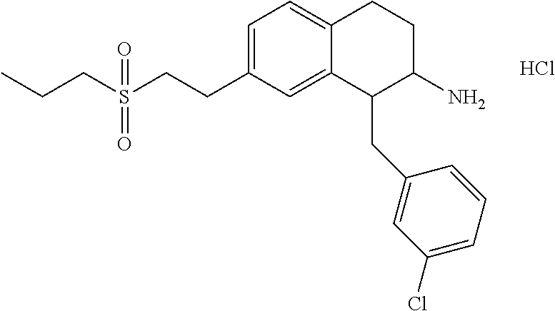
C1=C(CCS(CCC)(=O)=O)C=C2C(=C1)CCC(N)C2CC1=CC(Cl)=CC=C1.Cl
